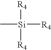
C[Si]([R4])([R4])[R4]
